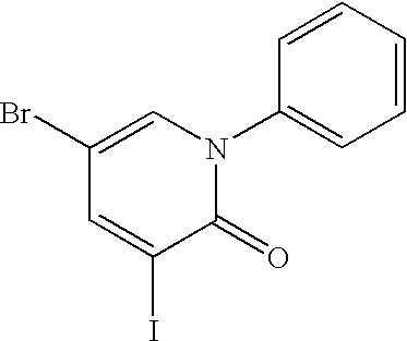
C1(=O)N(C2=CC=CC=C2)C=C(Br)C=C1I
